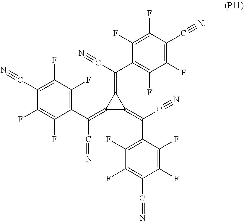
C1(C(C#N)=C2C(=C(C3=C(F)C(F)=C(C#N)C(F)=C3F)C#N)C2=C(C2=C(F)C(F)=C(C#N)C(F)=C2F)C#N)=C(F)C(F)=C(C#N)C(F)=C1F
